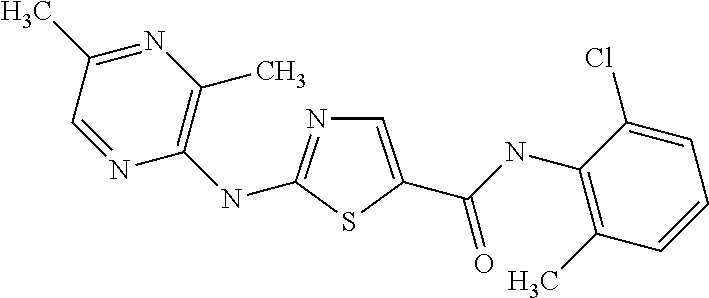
C1=C(C(NC2=C(C)C=CC=C2Cl)=O)SC(NC2=C(C)N=C(C)C=N2)=N1
